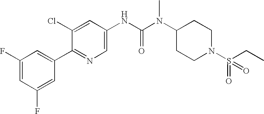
C1(F)=CC(F)=CC(C2=NC=C(NC(N(C3CCN(S(=O)(CC)=O)CC3)C)=O)C=C2Cl)=C1
